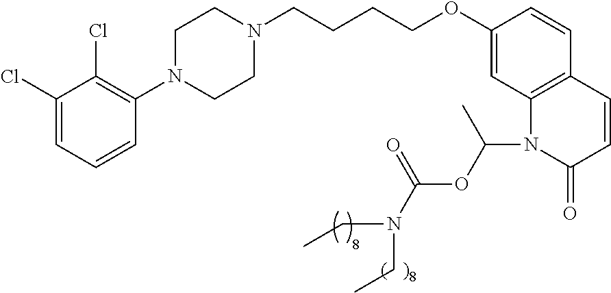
C1(Cl)=CC=CC(N2CCN(CCCCOC3=CC4=C(C=C3)C=CC(=O)N4C(OC(N(CC)CC)=O)C)CC2)=C1Cl
